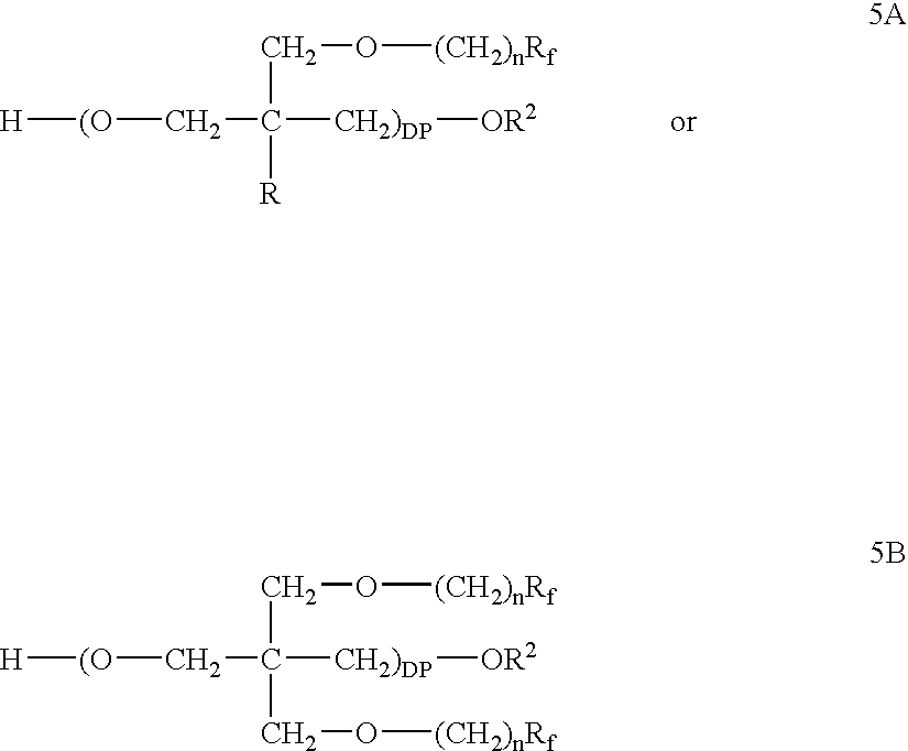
[H][(O]CC([CH2)DP][OR2])(CO[(CH2)nRf])[R].[H][(O]CC([CH2)DP][OR2])(CO[(CH2)nRf])CO[(CH2)nRf]
